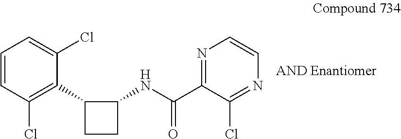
C1=CC(Cl)=C(C2CCC2NC(=O)C2=NC=CN=C2Cl)C(Cl)=C1
